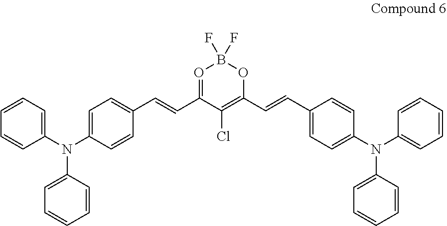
N(C1=CC=CC=C1)(C1=CC=CC=C1)C1=CC=C(C=CC2=OB(F)(F)OC(C=CC3=CC=C(N(C4=CC=CC=C4)C4=CC=CC=C4)C=C3)=C2Cl)C=C1
